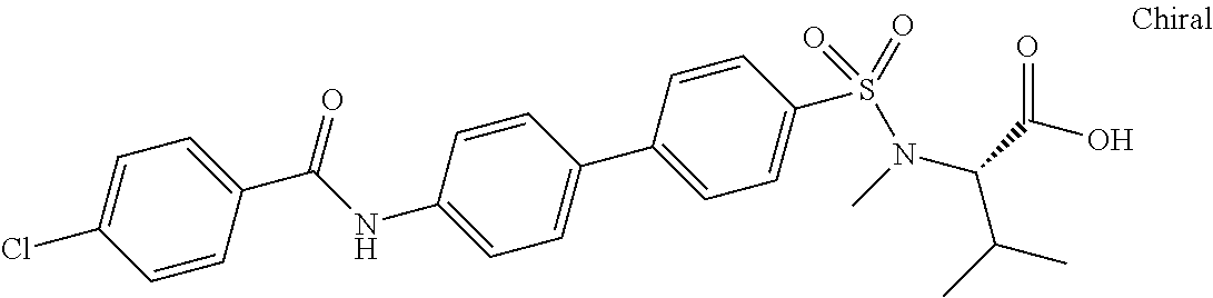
C1=CC(C(NC2=CC=C(C3=CC=C(S(=O)(=O)N(C)C(C(O)=O)C(C)C)C=C3)C=C2)=O)=CC=C1Cl
